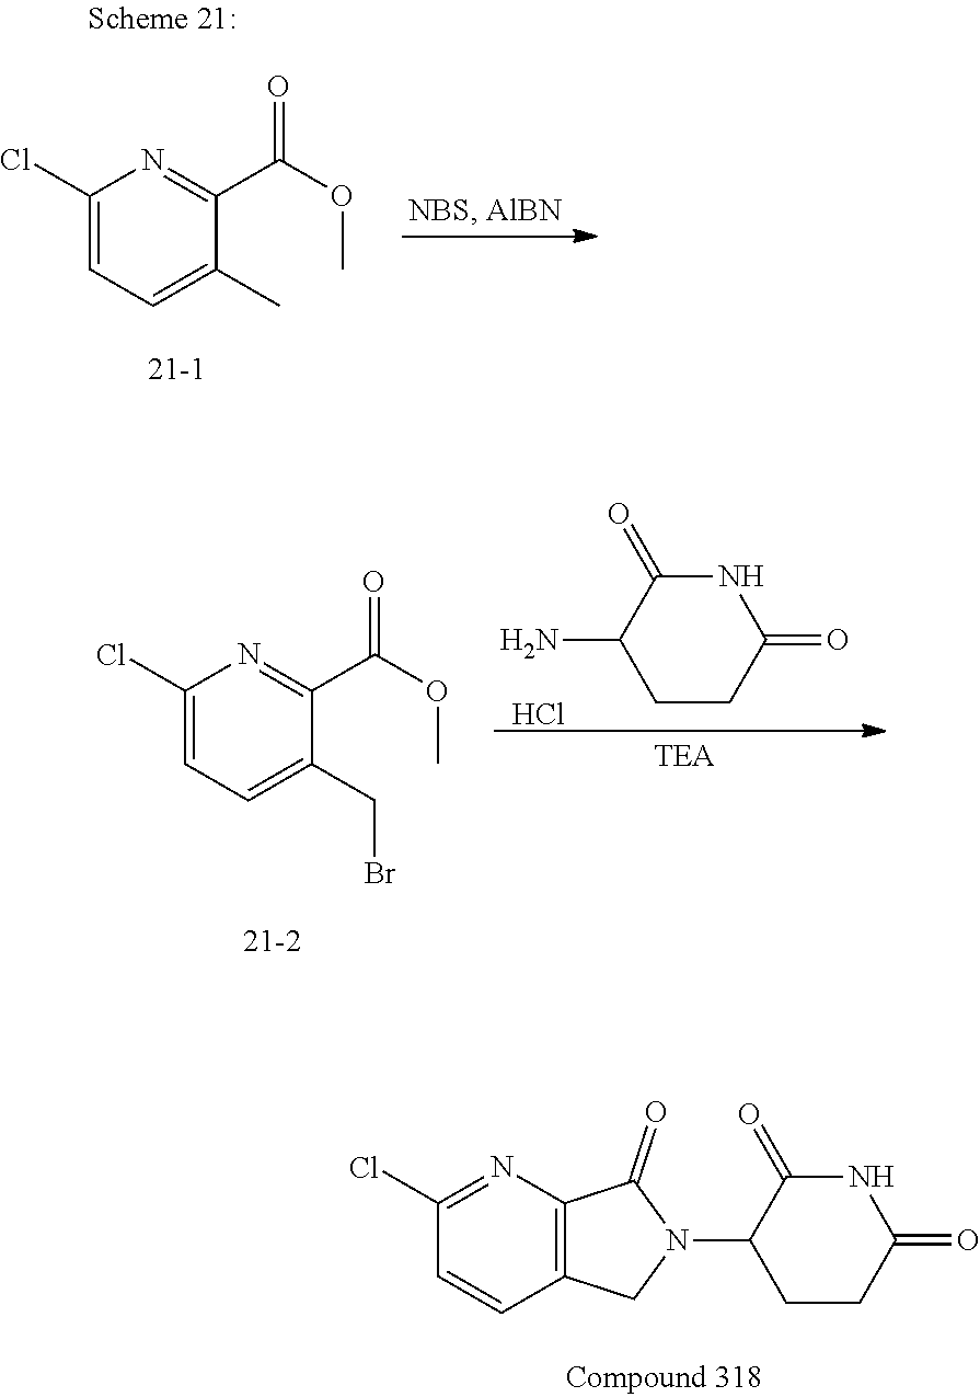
N1C(=O)C(N)CCC1=O.Cl.C1(Cl)=CC=C(CBr)C(C(OC)=O)=N1.N1=C(Cl)C=CC2=C1C(=O)N(C1CCC(=O)NC1=O)C2.C1(Cl)=CC=C(C)C(C(OC)=O)=N1
